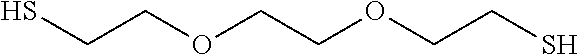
SCCOCCOCCS
